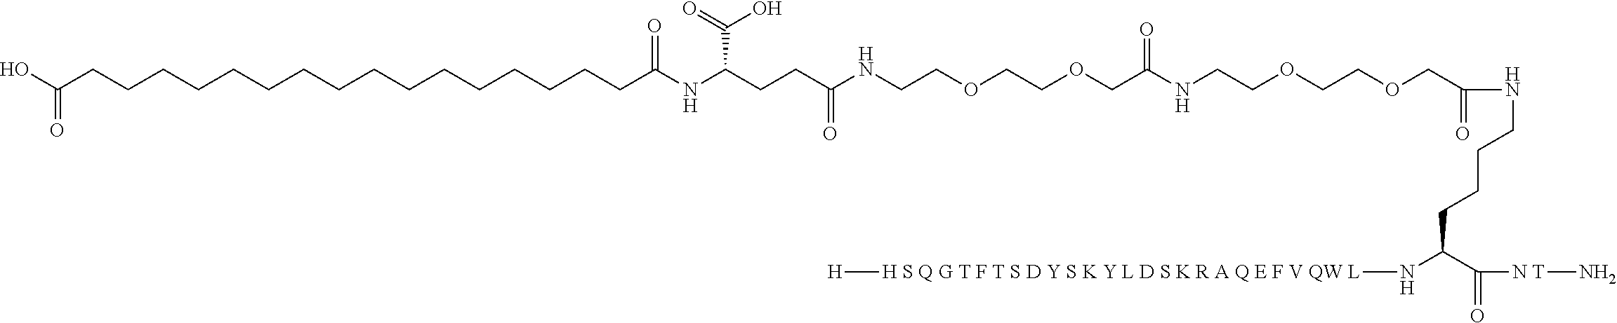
C(COCCOCCNC(CCC(NC(CCCCCCCCCCCCCCCCC(O)=O)=O)C(O)=O)=O)(=O)NCCOCCOCC(=O)NCCCCC(N[H S Q G T F T S D Y S K Y L D S K R A Q E F V QW L][H])C([N T]N)=O
